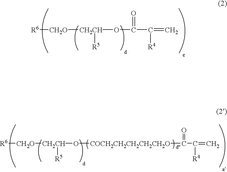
[R6][CH2O][CH2CH](OC(=O)C(=C)[R4])[R5].[R6][CH2O][CH2CH](O[COCH2CH2CH2CH2CH2O]C(=O)C([R4])=C)[R5]
